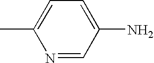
C1(C)=CC=C(N)C=N1
